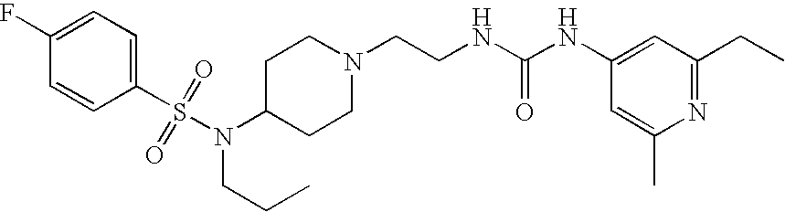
C1(F)=CC=C(S(N(CCC)C2CCN(CCNC(NC3=CC(CC)=NC(C)=C3)=O)CC2)(=O)=O)C=C1
